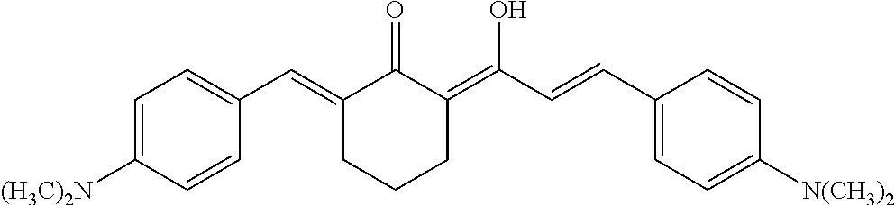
C1=C([(H3C)2N])C=CC(C=C2C(=O)C(=C(O)C=CC3=CC=C([N(CH3)2])C=C3)CCC2)=C1
